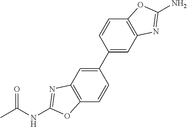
C1(C2=CC3=C(C=C2)OC(N)=N3)=CC2=C(C=C1)OC(NC(C)=O)=N2
